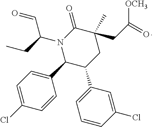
N1(C(C=O)CC)C(C2=CC=C(Cl)C=C2)C(C2=CC=CC(Cl)=C2)CC(C)(CC(=O)[OCH3])C1=O
